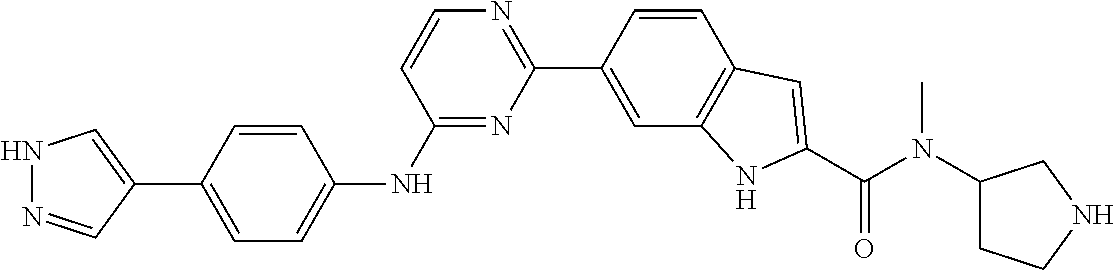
C1=CC(C2=NC=CC(NC3=CC=C(C4=CNN=C4)C=C3)=N2)=CC2=C1C=C(C(N(C1CCNC1)C)=O)N2
